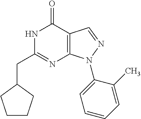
C1(CC2=NC3=C(C(=O)N2)C=NN3C2=CC=CC=C2C)CCCC1
